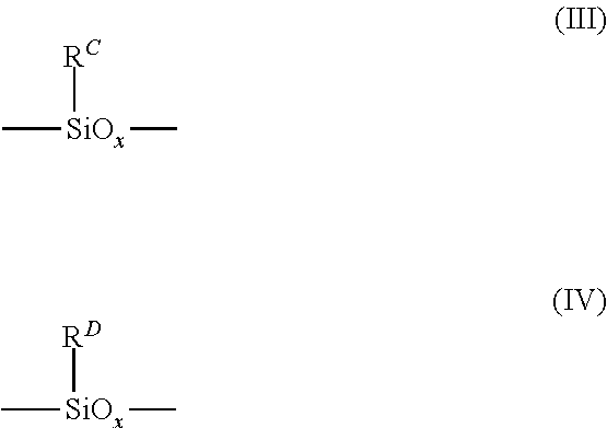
C[SiOx](C)[RC].C[SiOx](C)[RD]
